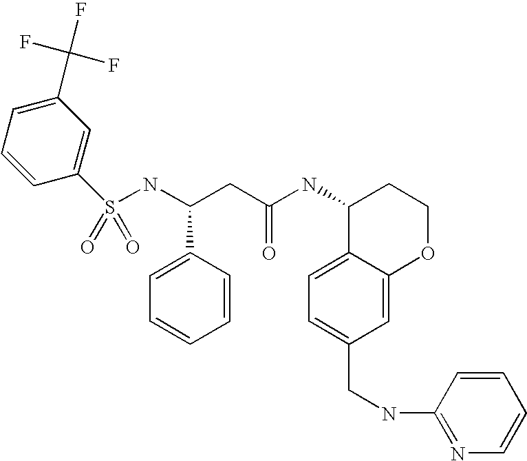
C1(S(NC(CC(NC2C3=CC=C(CNC4=NC=CC=C4)C=C3OCC2)=O)C2=CC=CC=C2)(=O)=O)=CC(C(F)(F)F)=CC=C1
